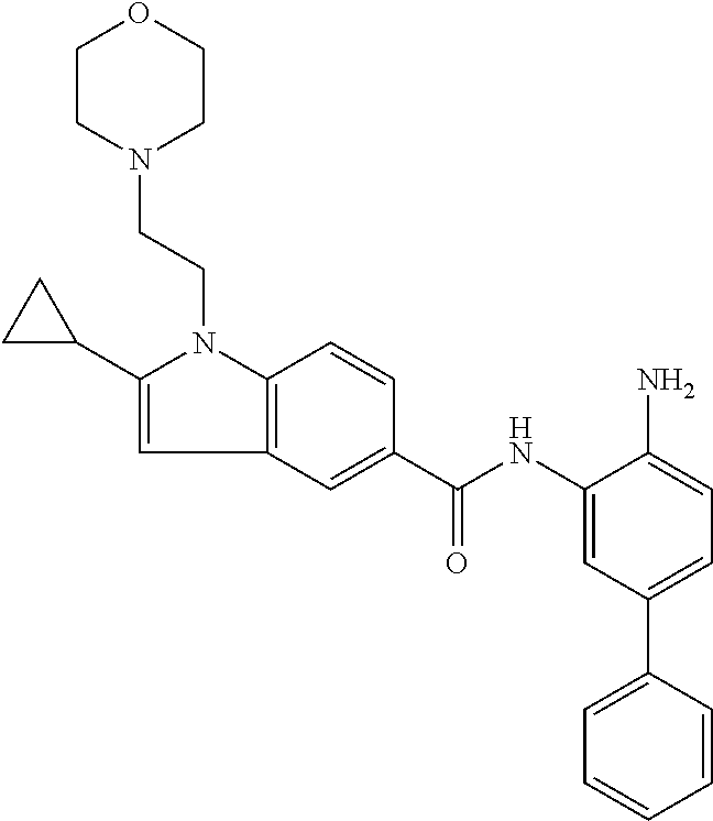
C1(C2CC2)=CC2=C(N1CCN1CCOCC1)C=CC(C(NC1=CC(C3=CC=CC=C3)=CC=C1N)=O)=C2
